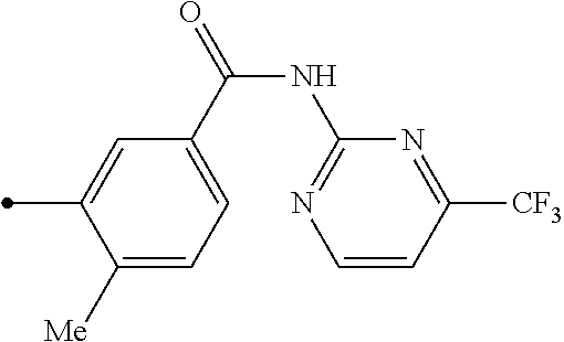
C1([Me])=CC=C(C(=O)NC2=NC=CC([CF3])=N2)C=C1C
